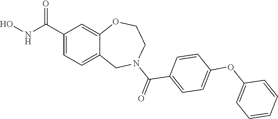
C1(C(NO)=O)=CC=C2C(=C1)OCCN(C(=O)C1=CC=C(OC3=CC=CC=C3)C=C1)C2
